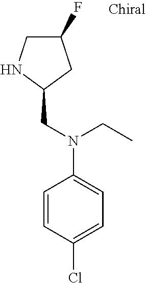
C1(F)CNC(CN(C2=CC=C(Cl)C=C2)CC)C1
